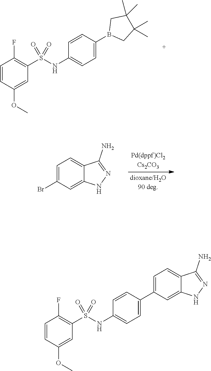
C1=CC(OC)=CC(S(NC2=CC=C(B3CC(C)(C)C(C)(C)C3)C=C2)(=O)=O)=C1F.C1=C(Br)C=C2C(=C1)C(N)=NN2.C1=CC(OC)=CC(S(NC2=CC=C(C3=CC=C4C(=C3)NN=C4N)C=C2)(=O)=O)=C1F
